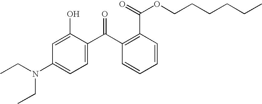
C1=CC(C(=O)OCCCCCC)=C(C(C2=CC=C(N(CC)CC)C=C2O)=O)C=C1
